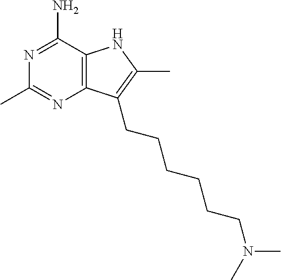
C12=C(N=C(C)N=C1N)C(CCCCCCN(C)C)=C(C)N2
